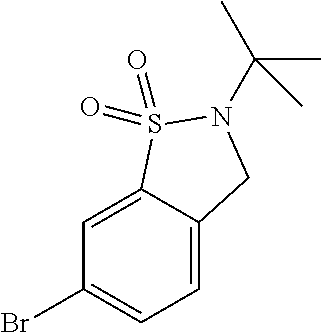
BrC1=CC=C2C(=C1)S(=O)(=O)N(C(C)(C)C)C2
